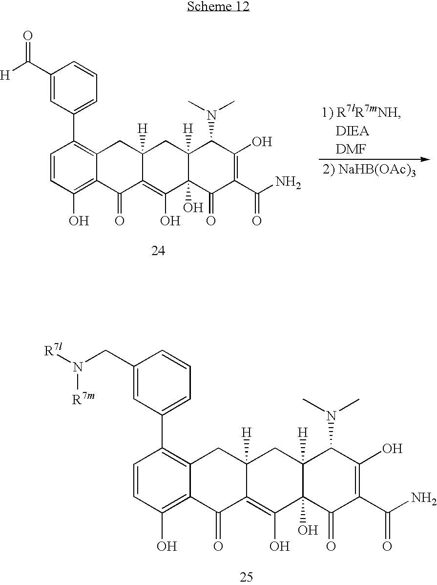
C1=CC(O)=C2C(=C1C1=CC=CC(C([H])=O)=C1)CC1([H])C(=C(O)C3(O)C([H])(C1)C(N(C)C)C(O)=C(C(N)=O)C3=O)C2=O.C1=CC(O)=C2C(=C1C1=CC=CC(CN([R7m])[R7l])=C1)CC1([H])C(=C(O)C3(O)C([H])(C1)C(N(C)C)C(O)=C(C(N)=O)C3=O)C2=O
